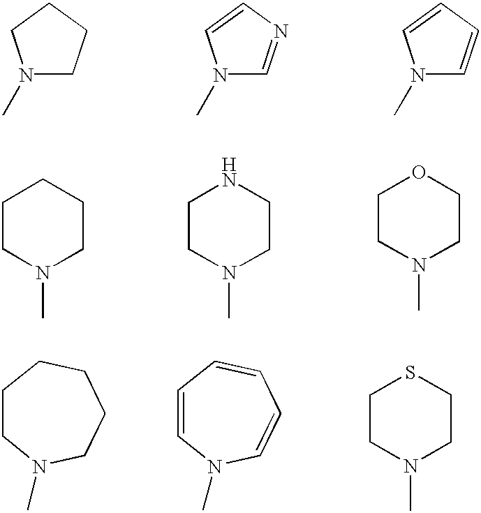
N1(C)CCCC1.N1(C)C=NC=C1.N1(C)C=CC=C1.C1CN(C)CCC1.C1CN(C)CCN1.C1CN(C)CCO1.C1CN(C)CCCC1.C1CN(C)CCS1.C1=CN(C)C=CC=C1
